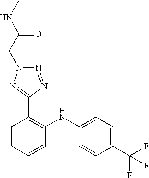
C1=C(NC2=C(C3=NN(CC(NC)=O)N=N3)C=CC=C2)C=CC(C(F)(F)F)=C1
